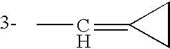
C(=C1CC1)C.[3-]
